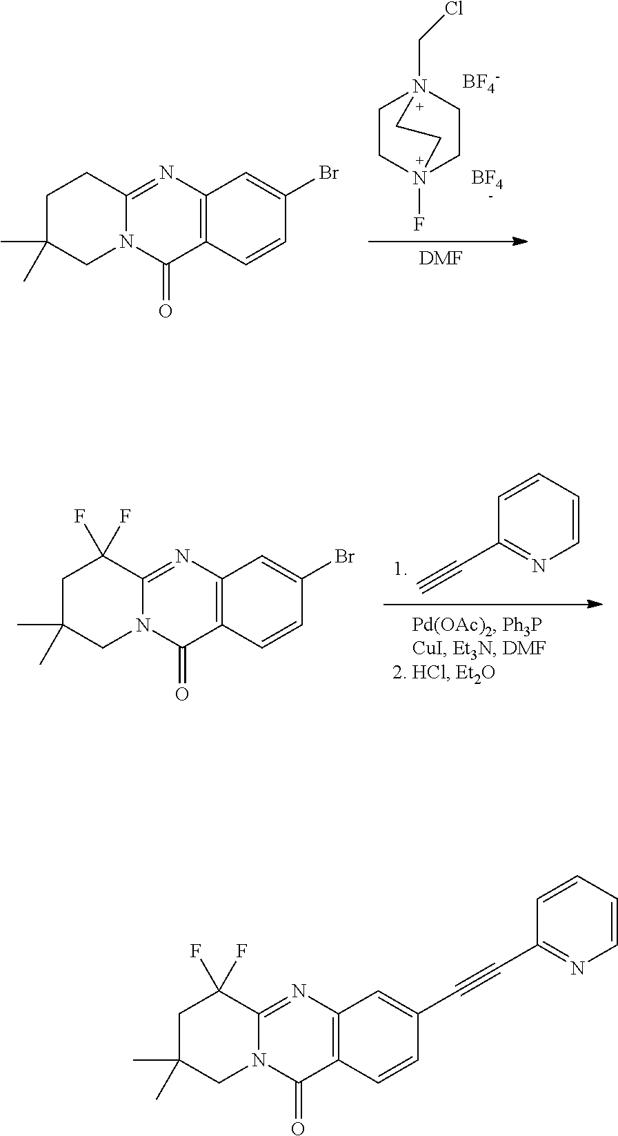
C12=C(N=C3N(C1=O)CC(C)(C)CC3(F)F)C=C(C#CC1=NC=CC=C1)C=C2.C1CN2(F)CCN1(CCl)CC2.[BF4-].[BF4].[DMF].C1C(C)(C)CN2C(=O)C3=C(N=C2C1)C=C(Br)C=C3.C1(C#C)=NC=CC=C1.C12=C(N=C3N(C1=O)CC(C)(C)CC3(F)F)C=C(Br)C=C2
